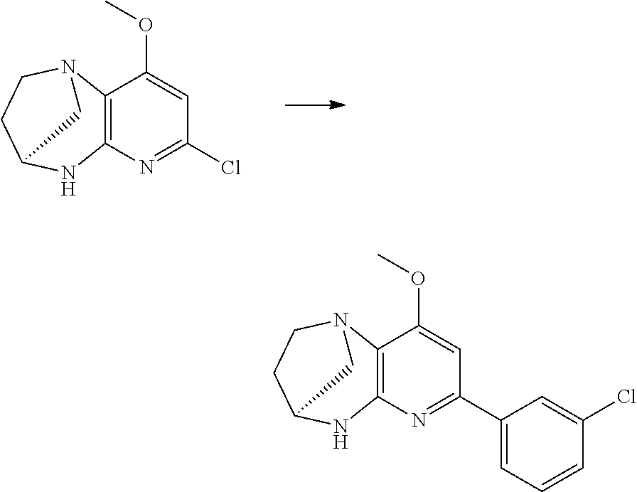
ClC1=NC2=C(C(OC)=C1)N1CCC(C1)N2.C1(C2=NC3=C(C(OC)=C2)N2CCC(C2)N3)=CC=CC(Cl)=C1
